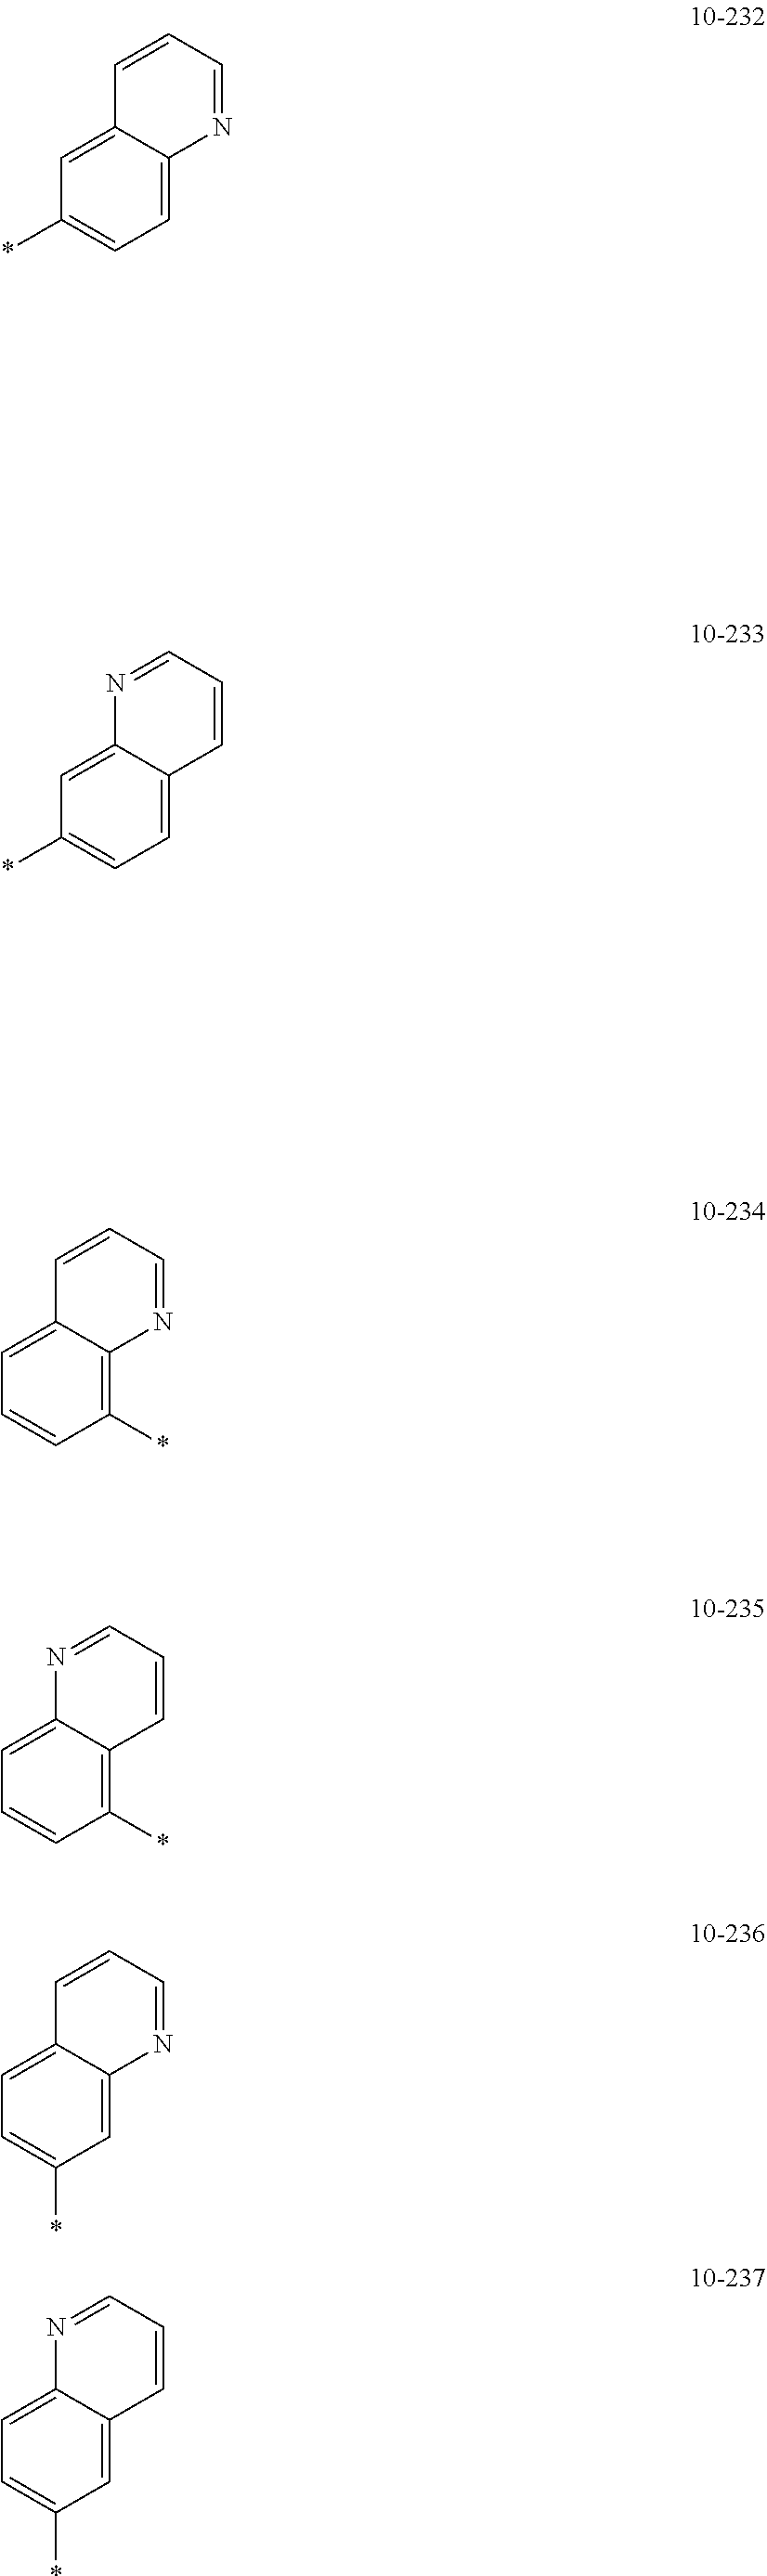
C12=CC(*)=CC=C1N=CC=C2.C12=CC(*)=CC=C1C=CC=N2.C12=CC=CC(*)=C1N=CC=C2.C12=CC=CC(*)=C1C=CC=N2.C1=C2C(=CC(*)=C1)N=CC=C2.C1=C2C(=CC(*)=C1)C=CC=N2
